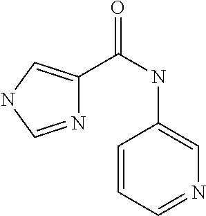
N1=CNC=C1C(=O)NC1=CN=CC=C1
